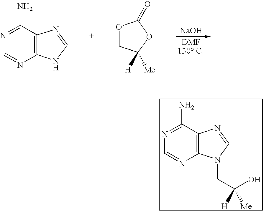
[NaOH].C1=NC2=C(C(N)=N1)N=CN2.O1CC([H])([Me])OC1=O.C1=NC2=C(C(N)=N1)N=CN2CC(O)([H])[Me]
